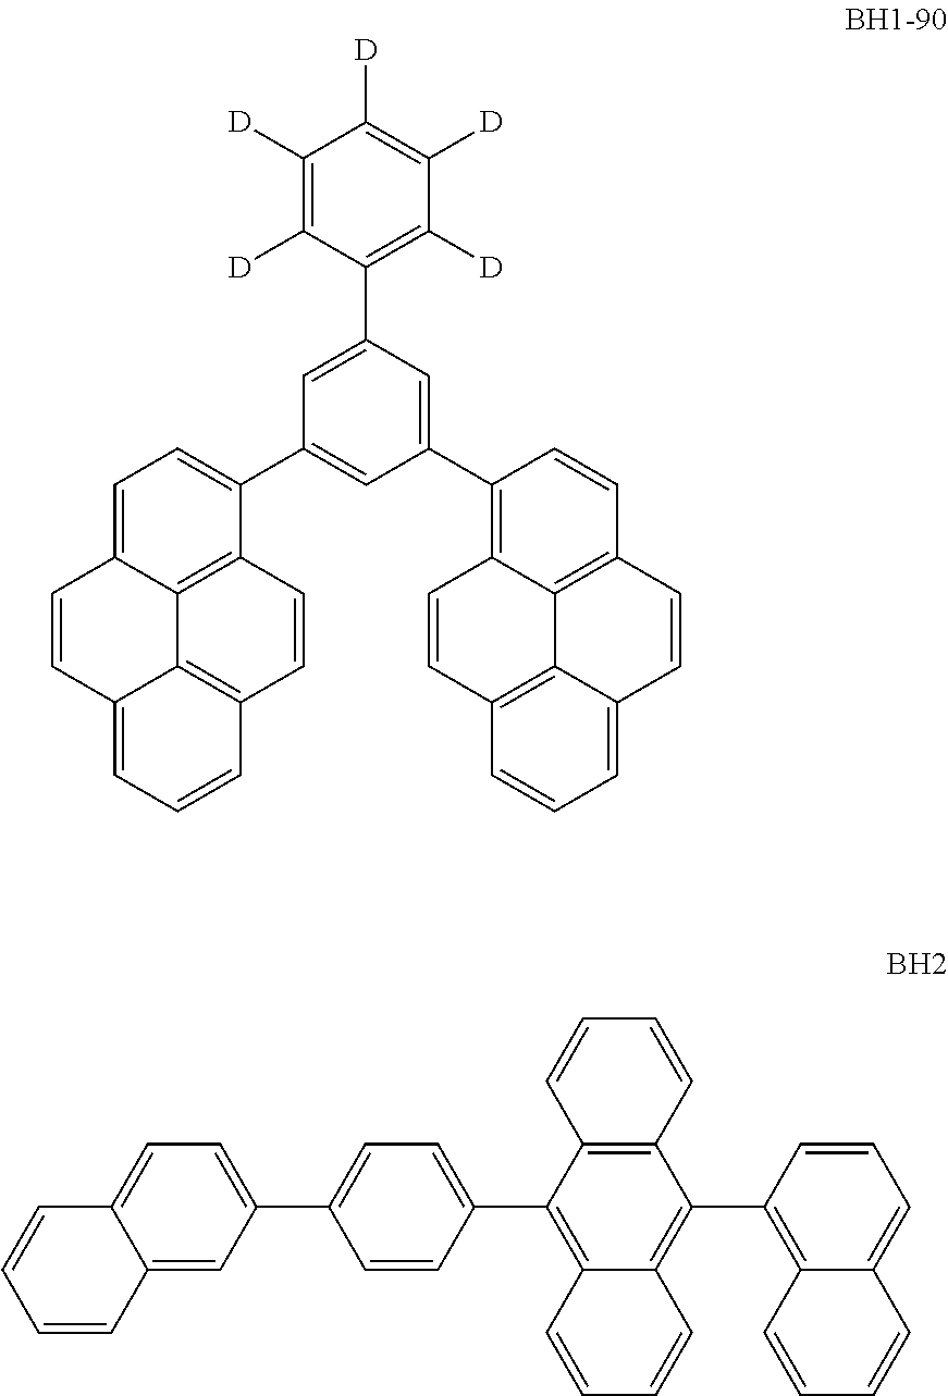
C1([D])=C([D])C(C2=CC(C3=CC=C4C5=C3C=CC3=C5C(=CC=C3)C=C4)=CC(C3=C4C5=C(C=C3)C=CC3=CC=CC(=C53)C=C4)=C2)=C([D])C([D])=C1[D].C12=C(C3=CC=C(C4=CC=C5C(=C4)C=CC=C5)C=C3)C3=C(C(C4=C5C(=CC=C4)C=CC=C5)=C1C=CC=C2)C=CC=C3
